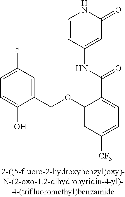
C1=C(OCC2=CC(F)=CC=C2O)C(C(=O)NC2=CC(=O)NC=C2)=CC=C1[CF3]
